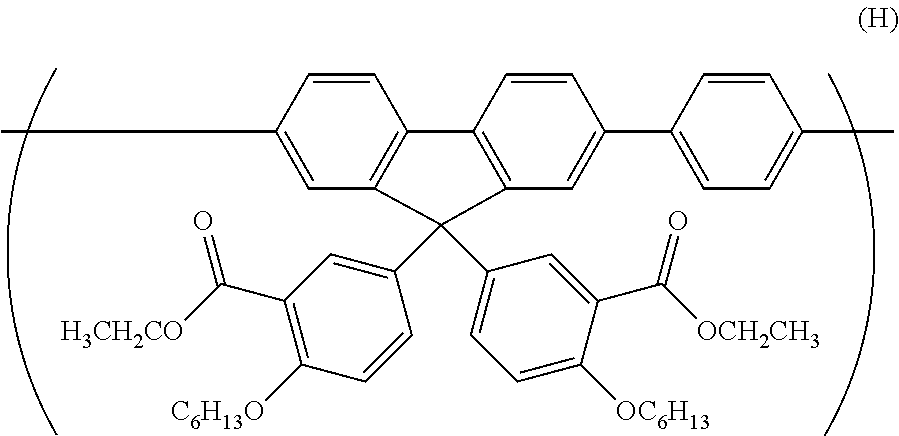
C1=CC(C)=CC2=C1C1=C(C=C(C3=CC=C(C)C=C3)C=C1)C2(C1=CC(C([H3CH2CO])=O)=C([C6H13O])C=C1)C1=CC=C([OC6H13])C(C([OCH2CH3])=O)=C1
